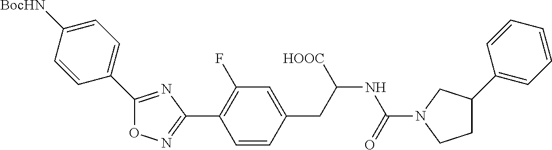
O1N=C(C2=C(F)C=C(CC(NC(=O)N3CC(C4=CC=CC=C4)CC3)[HOOC])C=C2)N=C1C1=CC=C([BocHN])C=C1
